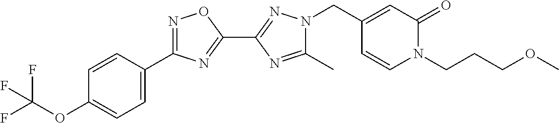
C1(C)=NC(C2=NC(C3=CC=C(OC(F)(F)F)C=C3)=NO2)=NN1CC1=CC(=O)N(CCCOC)C=C1
